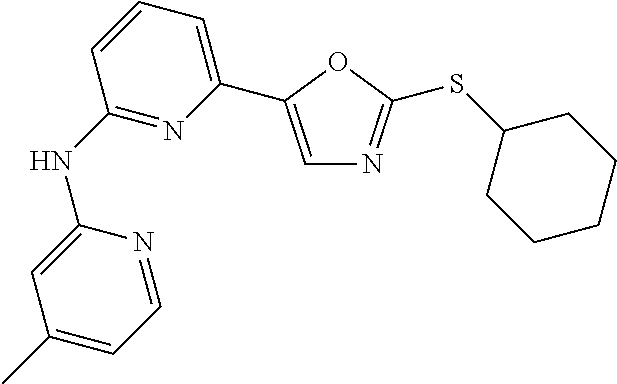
C1=C(C2=CC=CC(NC3=CC(C)=CC=N3)=N2)OC(SC2CCCCC2)=N1
